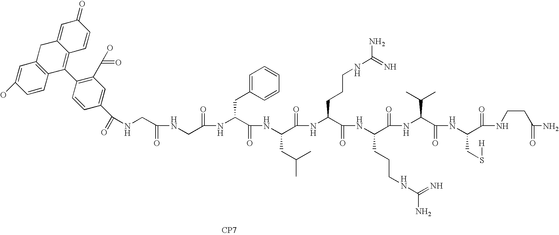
C12=C(C=C(O)C=C1)CC1=CC(=O)C=CC1=C2C1=C(C(=O)O)C=C(C(=O)NCC(NCC(NC(C(NC(C(NC(C(NC(C(NC(C(=O)NC(C(NCCC(N)=O)=O)CS[H])C(C)C)=O)CCCNC(=N)N)=O)CCCNC(N)=N)=O)CC(C)C)=O)CC2=CC=CC=C2)=O)=O)C=C1.[CP7]
